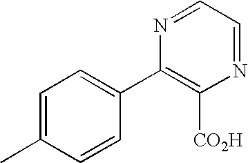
C1=C(C)C=CC(C2=C([CO2H])N=CC=N2)=C1
